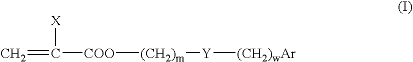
C=C([COO][(CH2)m][Y][(CH2)wAr])[X]
